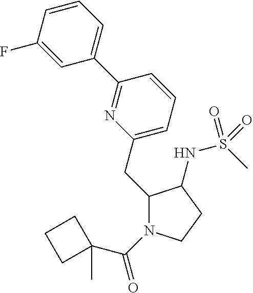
C1(CC2=CC=CC(C3=CC=CC(F)=C3)=N2)N(C(=O)C2(C)CCC2)CCC1NS(C)(=O)=O
